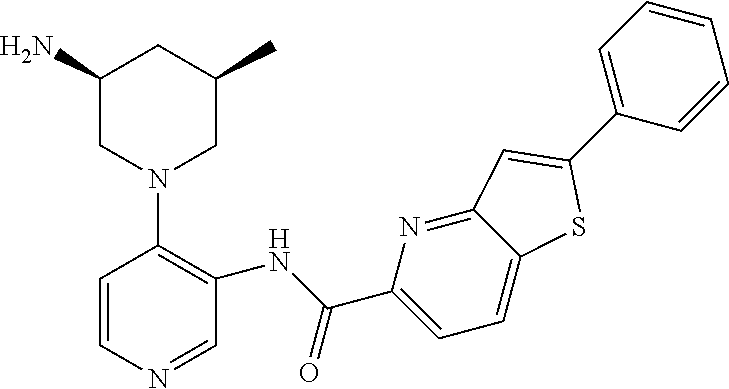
C1(N)CN(C2=C(NC(C3=CC=C4C(=N3)C=C(C3=CC=CC=C3)S4)=O)C=NC=C2)CC(C)C1
